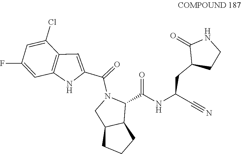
C1(F)=CC2=C(C(Cl)=C1)C=C(C(=O)N1CC3C(C1C(NC(C#N)CC1CCNC1=O)=O)CCC3)N2
